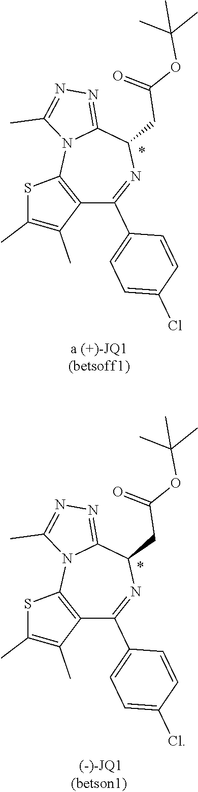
C12=C(N3C(=NN=C3C)C(CC(OC(C)(C)C)=O)N=C1C1=CC=C(Cl)C=C1)SC(C)=C2C.C12=C(N3C(=NN=C3C)C(CC(OC(C)(C)C)=O)N=C1C1=CC=C(Cl)C=C1)SC(C)=C2C
